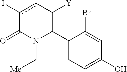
C1(C2=C([Y])cc(I)C(=O)N2C[Me])=CC=C(O)C=C1Br
